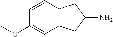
C1=CC2=C(C=C1OC)CC(N)C2
